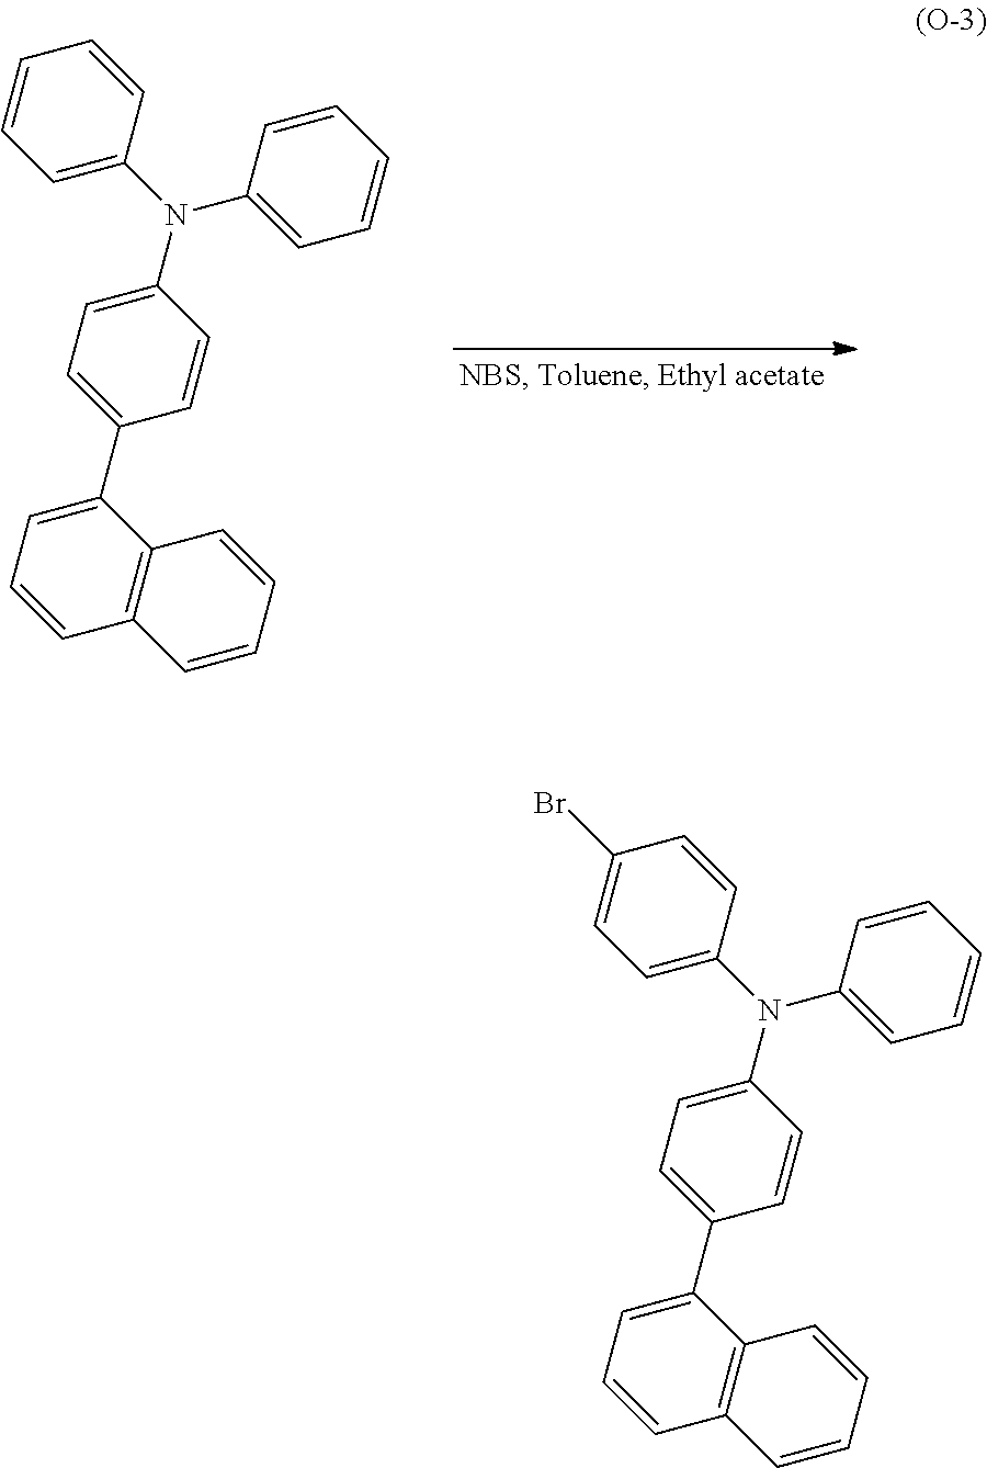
C1(N(C2=CC=C(Br)C=C2)C2=CC=C(C3=CC=CC4=C3C=CC=C4)C=C2)=CC=CC=C1.C1(N(C2=CC=CC=C2)C2=CC=C(C3=CC=CC4=C3C=CC=C4)C=C2)=CC=CC=C1
